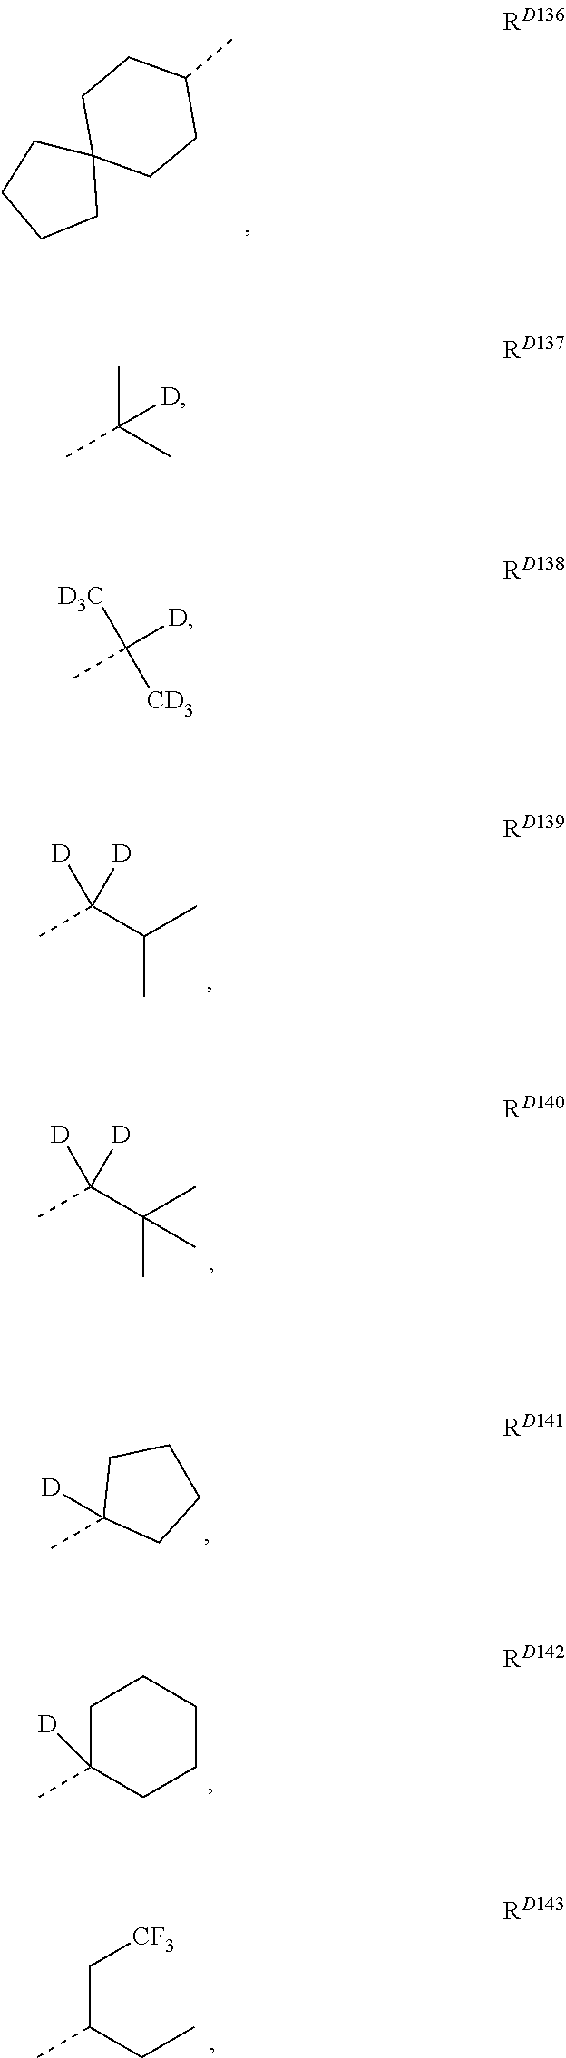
C1C2(CCC(C)C1)CCCC2.CC(C)C(C)([D])[D].CC(C)(C(C)([D])[D])C.CC1([D])CCCC1.C1C(C)([D])CCCC1.C(C(CC)C)[CF3].C(C)([D])([D3C])[CD3].CC(C)(C)[D]
